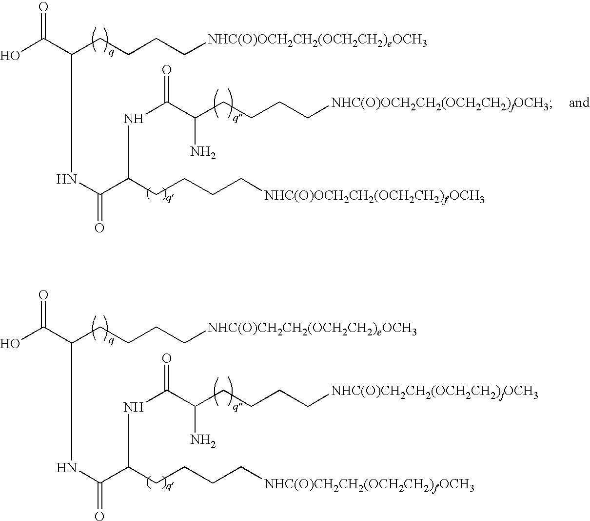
O=C(C(CCCC[NHC(O)CH2CH2(OCH2CH2)eOCH3])NC(C(NC(C(CCCC[NHC(O)CH2CH2(OCH2CH2)fOCH3])N)=O)CCCC[NHC(O)CH2CH2(OCH2CH2)fOCH3])=O)O.O=C(C(CCCC[NHC(O)OCH2CH2(OCH2CH2)eOCH3])NC(C(NC(C(CCCC[NHC(O)OCH2CH2(OCH2CH2)fOCH3])N)=O)CCCC[NHC(O)OCH2CH2(OCH2CH2)fOCH3])=O)O
